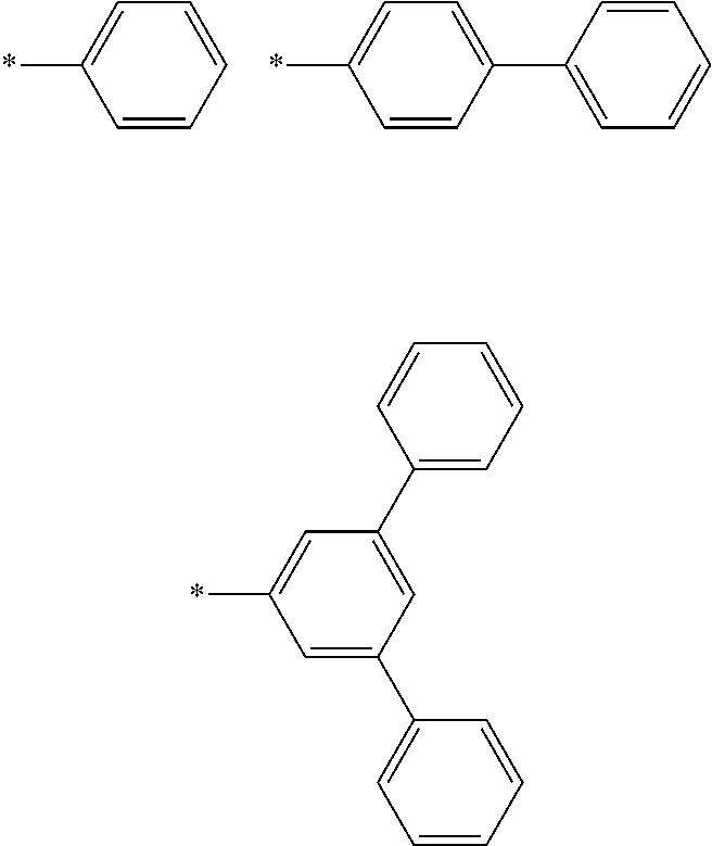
C1=CC=CC=C1*.C1=CC(C2=CC=CC=C2)=CC=C1*.C1=C(C2=CC=CC=C2)C=C(C2=CC=CC=C2)C=C1*
